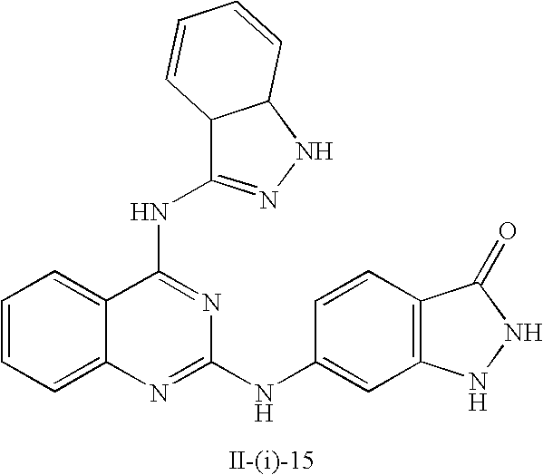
C12=CC=CC=C1C(NC1=NNC3C1C=CC=C3)=NC(NC1=CC3=C(C=C1)C(=O)NN3)=N2
